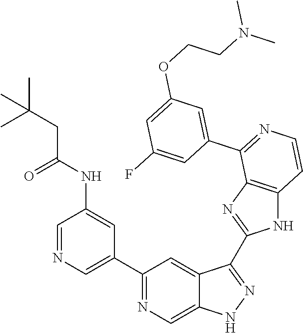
C1(C2=CN=CC(NC(CC(C)(C)C)=O)=C2)=NC=C2C(=C1)C(C1=NC3=C(N1)C=CN=C3C1=CC(OCCN(C)C)=CC(F)=C1)=NN2
